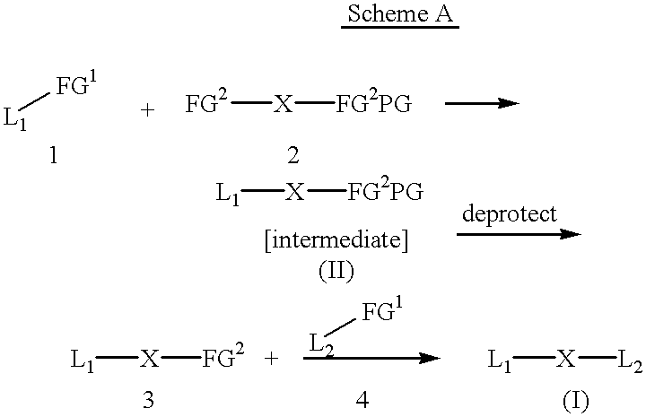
[FG2][X][FG2PG].[L1][X][FG2   +].[L2][FG1].[L1][X][FG2PG].[L1][X][L2].[L1][FG1]
